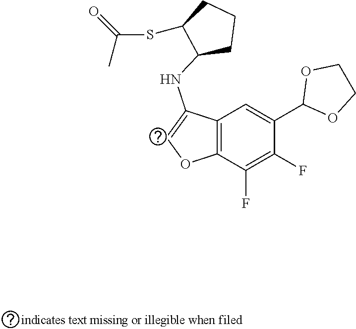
C12=C(C(F)=C(F)C(C3OCCO3)=C1)OC=C2NC1C(SC(C)=O)CCC1
